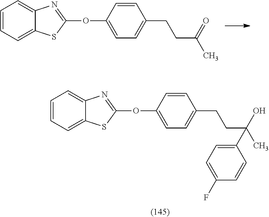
C1=CC=C2C(=C1)N=C(OC1=CC=C(CCC(C)=O)C=C1)S2.C1=CC=C2C(=C1)N=C(OC1=CC=C(CCC(C)(O)C3=CC=C(F)C=C3)C=C1)S2
